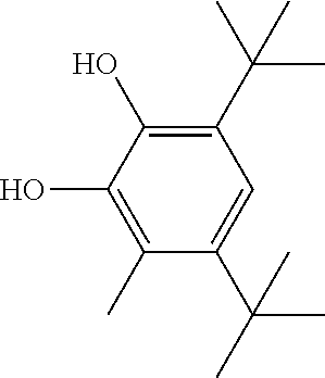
C1(C)=C(O)C(O)=C(C(C)(C)C)C=C1C(C)(C)C
